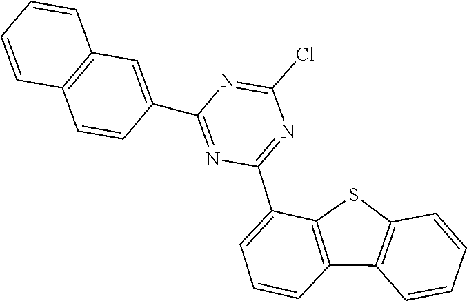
C12=C(C=CC=C1)C1=C(C(C3=NC(Cl)=NC(C4=CC5=C(C=CC=C5)C=C4)=N3)=CC=C1)S2
